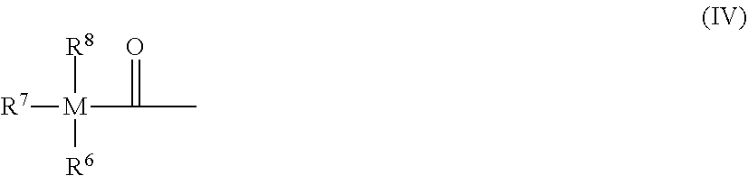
[R7][M]([R8])([R6])C(=O)C
